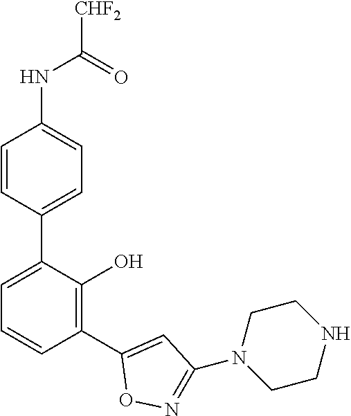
C1(NC([CHF2])=O)=CC=C(C2=CC=CC(C3=CC(N4CCNCC4)=NO3)=C2O)C=C1
